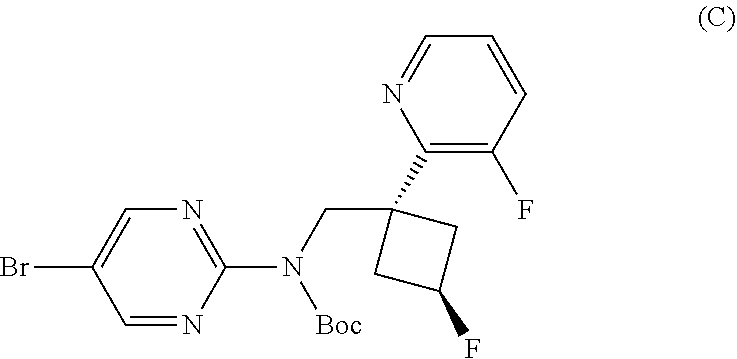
C1=CC(F)=C(C2(CN(C3=NC=C(Br)C=N3)[Boc])CC(F)C2)N=C1
